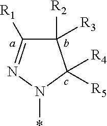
C1([R2])([R3])C([R1])=NN(*)C1([R4])[R5]
